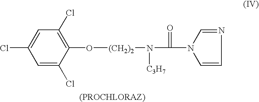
C1=C(Cl)C(O[(CH2)2]N(C(=O)N2C=NC=C2)[C3H7])=C(Cl)C=C1Cl
